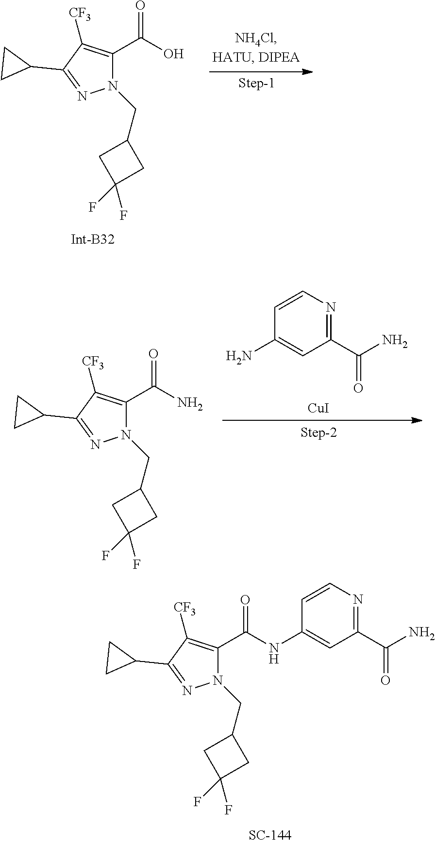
N1(CC2CC(F)(F)C2)C(C(=O)O)=C([CF3])C(C2CC2)=N1.N1(CC2CC(F)(F)C2)C(C(=O)NC2=CC(C(=O)N)=NC=C2)=C([CF3])C(C2CC2)=N1.N1(CC2CC(F)(F)C2)C(C(=O)N)=C([CF3])C(C2CC2)=N1.C1(N)=CC(C(=O)N)=NC=C1.[CuI]
